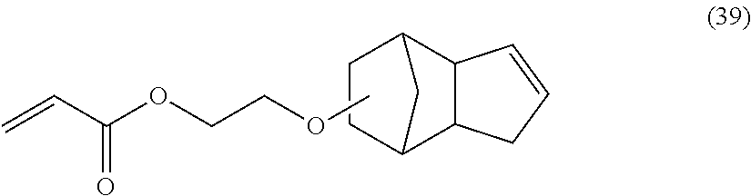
C1CC2C3C(C1C2)C=CC3.C=CC(OCCOC)=O
